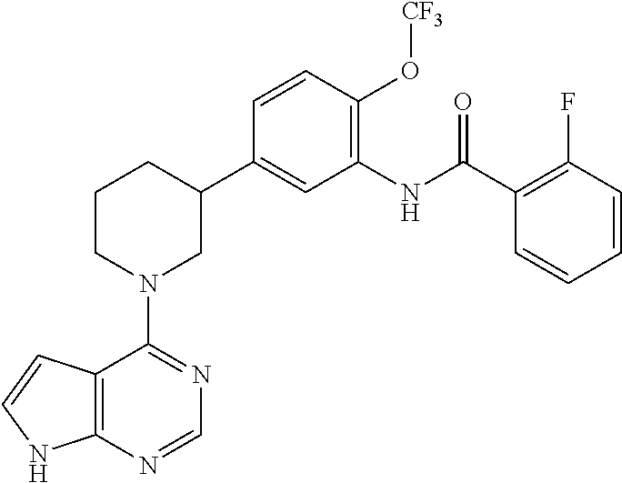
C12=C(N=CN=C1N1CC(C3=CC(NC(C4=C(F)C=CC=C4)=O)=C(O[CF3])C=C3)CCC1)NC=C2
